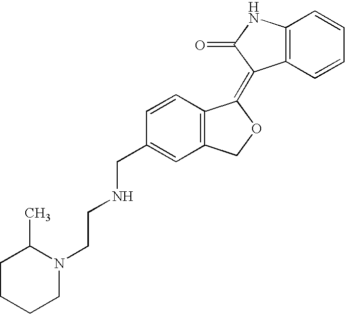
C1(CNCCN2C(C)CCCC2)=CC2=C(C=C1)C(=C1C3=C(NC1=O)C=CC=C3)OC2
